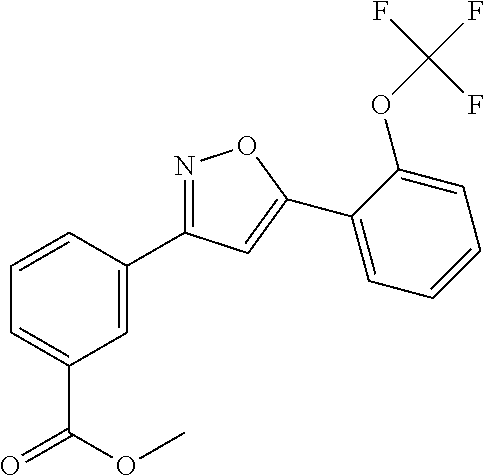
N1=C(C2=CC(C(=O)OC)=CC=C2)C=C(C2=CC=CC=C2OC(F)(F)F)O1
